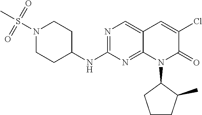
N1(S(C)(=O)=O)CCC(NC2=NC=C3C(=N2)N(C2CCCC2C)C(=O)C(Cl)=C3)CC1
